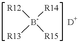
[R12][B-]([R14])([R15])[R13]
